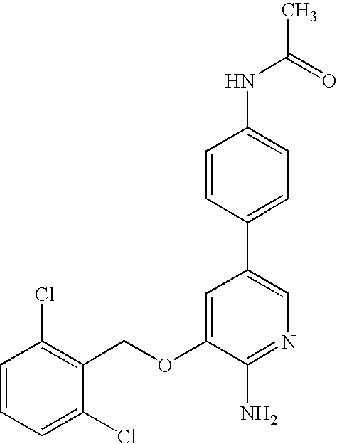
C1=CC=C(Cl)C(COC2=CC(C3=CC=C(NC(=O)C)C=C3)=CN=C2N)=C1Cl
